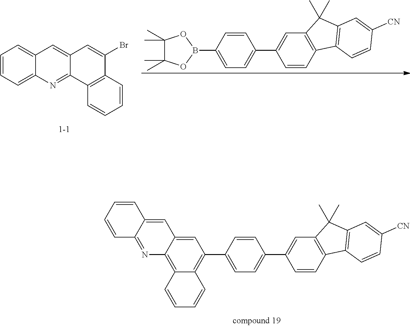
C1=CC(C2=CC3=C(C=C2)C2=C(C3(C)C)C=C([CN])C=C2)=CC=C1C1=C2C(=C3C(=C1)C=C1C(=N3)C=CC=C1)C=CC=C2.C1=CC=C2C(=C1)C=C1C(=N2)C2=C(C(Br)=C1)C=CC=C2.C1=CC(C2=CC3=C(C=C2)C2=C(C=C([CN])C=C2)C3(C)C)=CC=C1B1OC(C)(C)C(C)(C)O1
